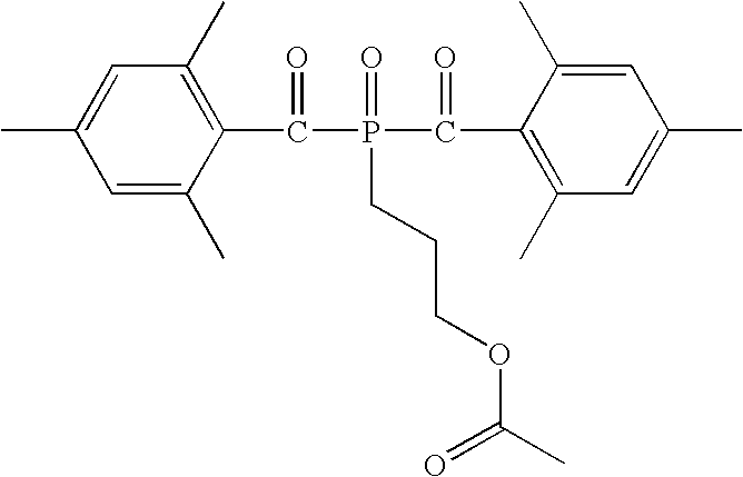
C1=C(C)C(C(=O)P(=O)(C(=O)C2=C(C)C=C(C)C=C2C)CCCOC(C)=O)=C(C)C=C1C
